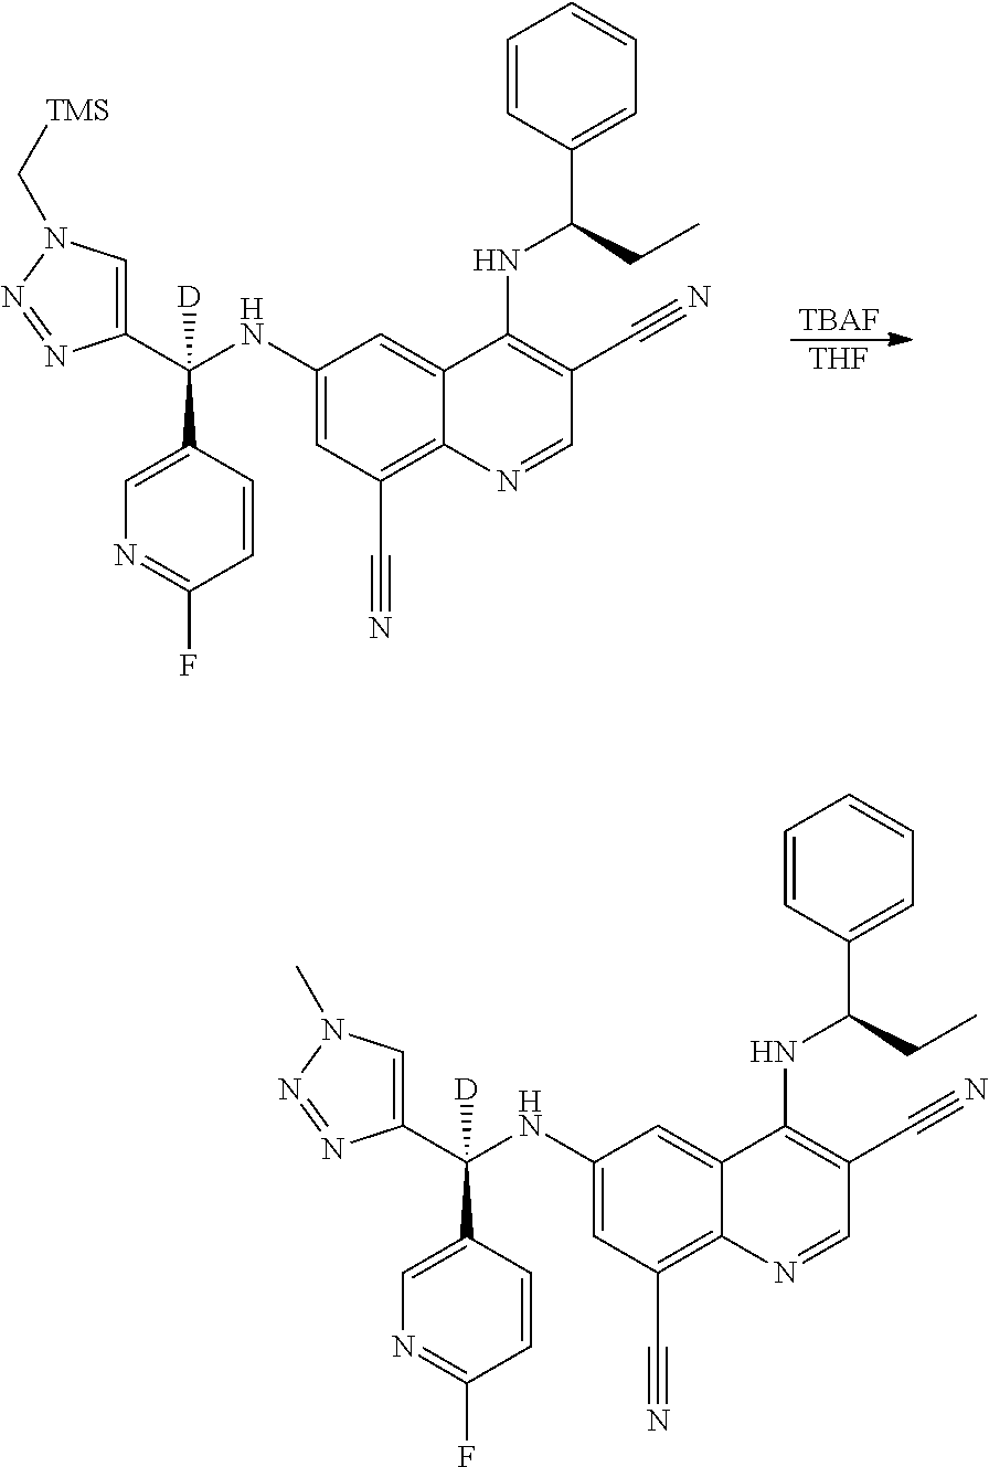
[TBAF].[THF].C1(NC(C2=CN(C[TMS])N=N2)(C2=CN=C(F)C=C2)[D])=CC(C#N)=C2C(=C1)C(NC(CC)C1=CC=CC=C1)=C(C#N)C=N2.C1(NC(C2=CN(C)N=N2)(C2=CN=C(F)C=C2)[D])=CC(C#N)=C2C(=C1)C(NC(CC)C1=CC=CC=C1)=C(C#N)C=N2
